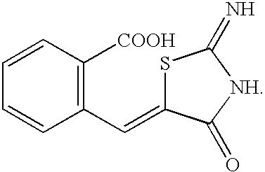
C1(C=C2SC(=N)[NH]C2=O)=C([COOH])C=CC=C1
